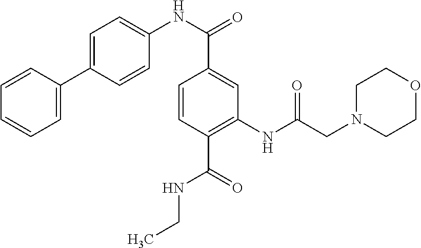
C1=CC(C2=CC=C(NC(=O)C3=CC(NC(=O)CN4CCOCC4)=C(C(=O)NCC)C=C3)C=C2)=CC=C1
